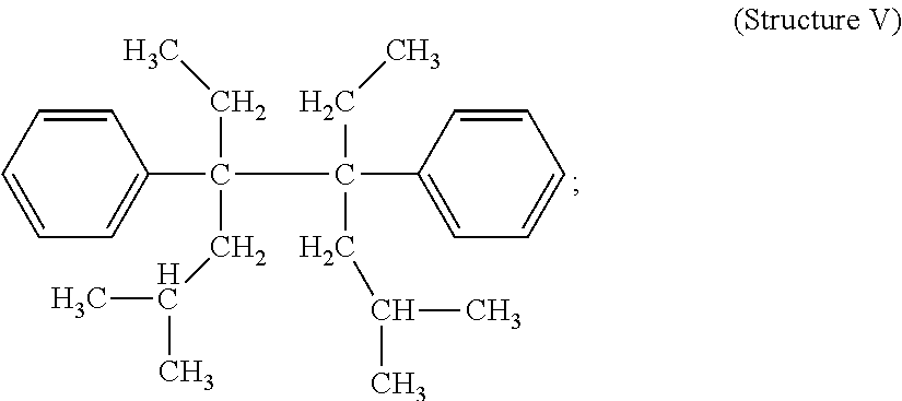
C1=CC=CC=C1C(C(C1=CC=CC=C1)(CC)CC(C)C)(CC)CC(C)C
